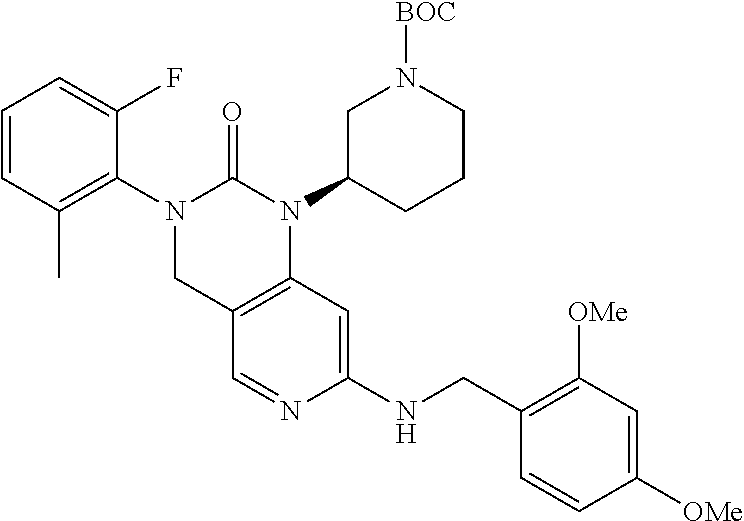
C1C2=C(N(C3CN([BOC])CCC3)C(=O)N1C1=C(C)C=CC=C1F)C=C(NCC1=C([OMe])C=C([OMe])C=C1)N=C2
